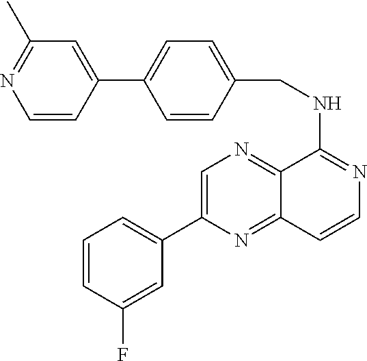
C1=CC(F)=CC(C2=CN=C3C(=N2)C=CN=C3NCC2=CC=C(C3=CC(C)=NC=C3)C=C2)=C1
